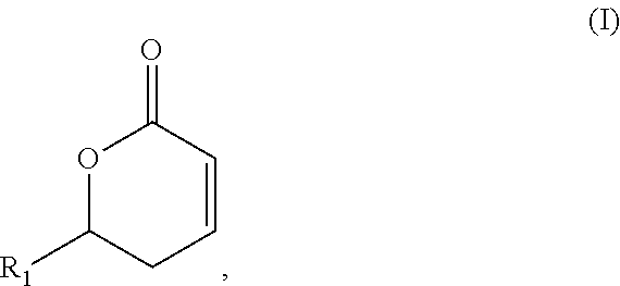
O1C([R1])CC=CC1=O
